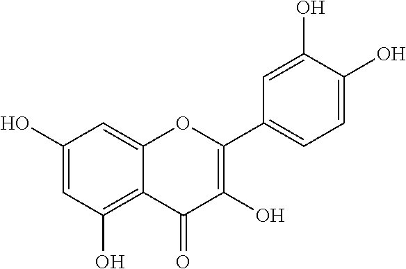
C12=C(O)C=C(O)C=C1OC(C1=CC=C(O)C(O)=C1)=C(O)C2=O
